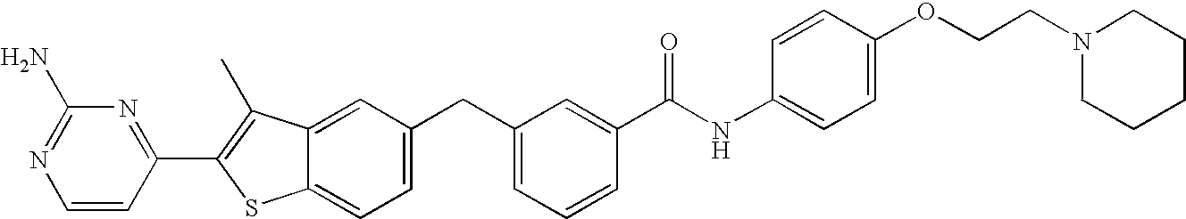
C1=CC(C2=C(C)C3=CC(CC4=CC=CC(C(NC5=CC=C(OCCN6CCCCC6)C=C5)=O)=C4)=CC=C3S2)=NC(N)=N1
